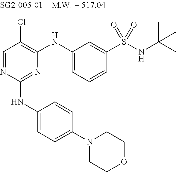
C1=NC(NC2=CC=C(N3CCOCC3)C=C2)=NC(NC2=CC=CC(S(NC(C)(C)C)(=O)=O)=C2)=C1Cl
